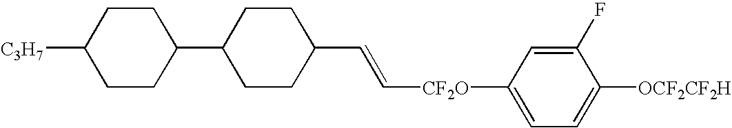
C([CF2O]C1=CC=C([OCF2CF2H])C(F)=C1)=CC1CCC(C2CCC([C3H7])CC2)CC1
